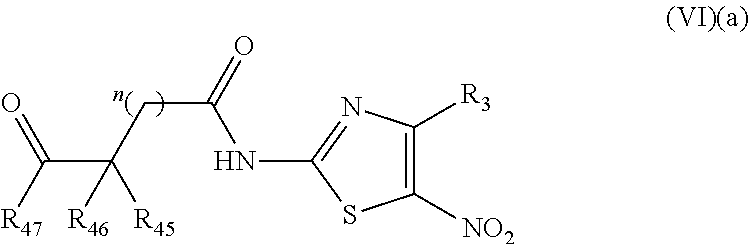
C(C(=O)NC1=NC([R3])=C([NO2])S1)C(C([R47])=O)([R46])[R45]
